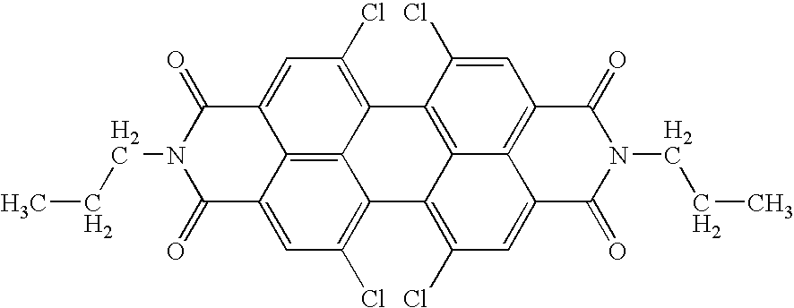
C1(=O)C2=CC(Cl)=C3C4=C2C(=CC(Cl)=C4C2=C4C3=C(Cl)C=C3C4=C(C=C2Cl)C(=O)N(CCC)C3=O)C(=O)N1CCC
